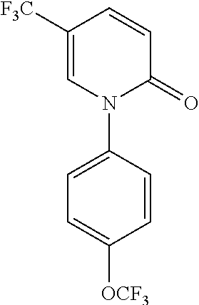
C1=CC([F3C])=CN(C2=CC=C([OCF3])C=C2)C1=O
